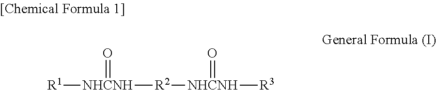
[R1][NHCNH]([R2][NHCNH](=O)[R3])=O
